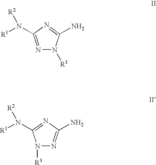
N1=C(N([R1])[R2])N=C(N)N1[R3].N1([R3])N=C(N)N=C1N([R1])[R2]
